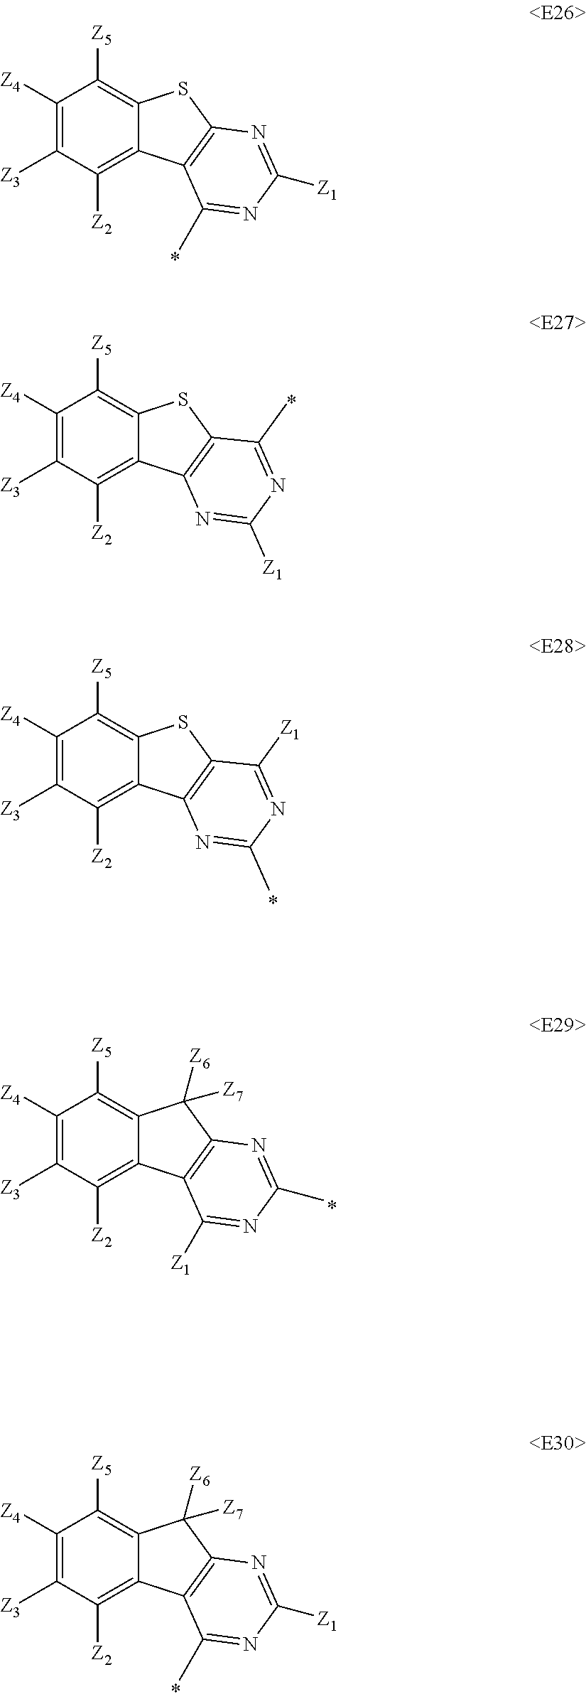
C1([Z4])=C([Z3])C([Z2])=C2C(=C1[Z5])SC1=C2C(C)=NC([Z1])=N1.C1([Z4])=C([Z3])C([Z2])=C2C(=C1[Z5])C([Z6])([Z7])C1=C2C(C)=NC([Z1])=N1.C1([Z4])=C([Z3])C([Z2])=C2C(=C1[Z5])SC1=C2N=C([Z1])N=C1C.C1([Z4])=C([Z3])C([Z2])=C2C(=C1[Z5])SC1=C2N=C(C)N=C1[Z1].C1([Z4])=C([Z3])C([Z2])=C2C(=C1[Z5])C([Z6])([Z7])C1=C2C([Z1])=NC(C)=N1
